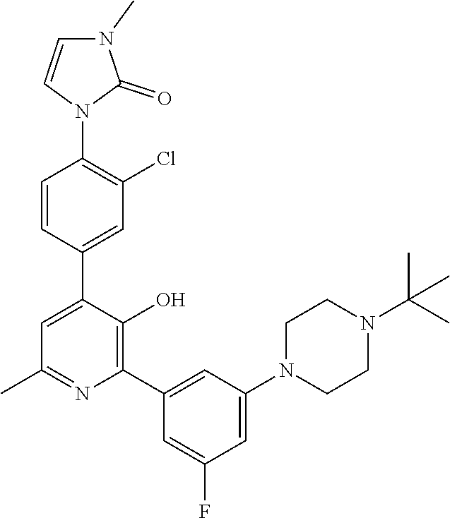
C1=CC(C2=CC(C)=NC(C3=CC(N4CCN(C(C)(C)C)CC4)=CC(F)=C3)=C2O)=CC(Cl)=C1N1C(=O)N(C)C=C1
